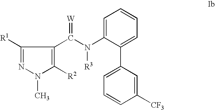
C1([R1])=NN(C)C([R2])=C1C(N(C1=CC=CC=C1C1=CC=CC([CF3])=C1)[R3])=[W]
